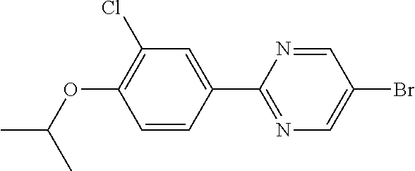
C1(Cl)=C(OC(C)C)C=CC(C2=NC=C(Br)C=N2)=C1
